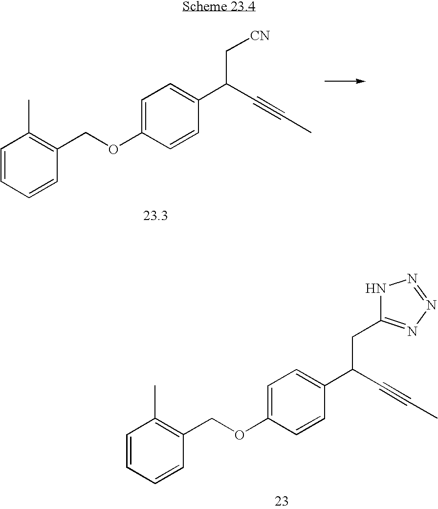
C1=CC=CC(COC2=CC=C(C(C#CC)C[CN])C=C2)=C1C.C1=CC=CC(COC2=CC=C(C(C#CC)CC3=NN=NN3)C=C2)=C1C
